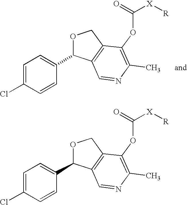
O1C(C2=CC=C(Cl)C=C2)C2=C(C1)C(OC([X][R])=O)=C(C)N=C2.O1C(C2=CC=C(Cl)C=C2)C2=C(C1)C(OC([X][R])=O)=C(C)N=C2
